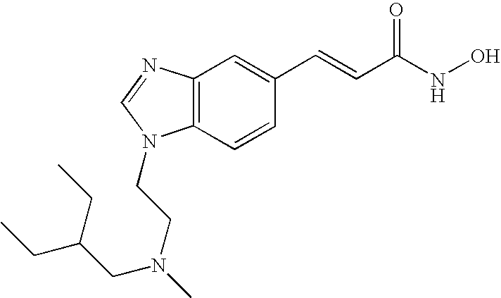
C12=C(C=CC(C=CC(NO)=O)=C1)N(CCN(C)CC(CC)CC)C=N2
